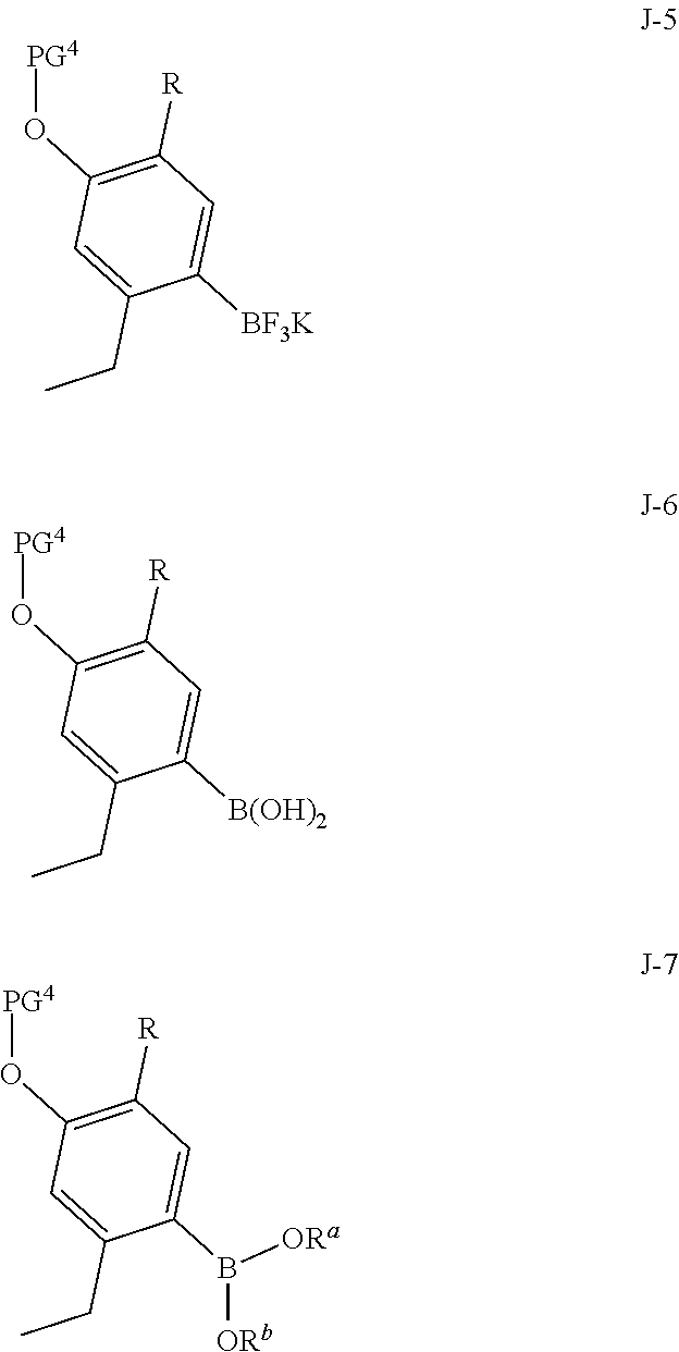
C1([BF3K])=CC([R])=C(O[PG4])C=C1CC.C1([B(OH)2])=CC([R])=C(O[PG4])C=C1CC.C1(B([ORb])[ORa])=CC([R])=C(O[PG4])C=C1CC
